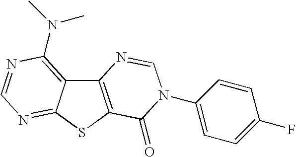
C12=C(SC3=NC=NC(N(C)C)=C13)C(=O)N(C1=CC=C(F)C=C1)C=N2
